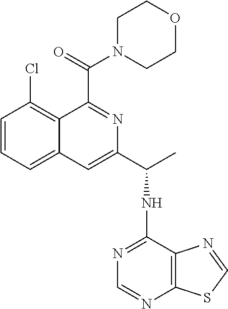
C1=CC=C2C(=C1Cl)C(C(N1CCOCC1)=O)=NC(C(NC1=NC=NC3=C1N=CS3)C)=C2
